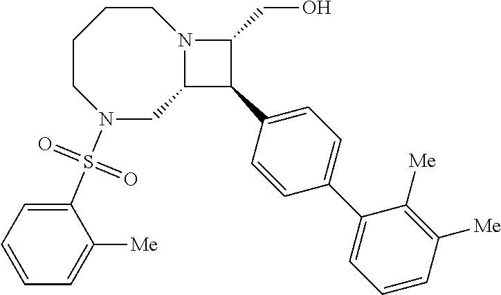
C1CN(S(=O)(=O)C2=CC=CC=C2[Me])CC2N(CC1)C(CO)C2C1=CC=C(C2=CC=CC([Me])=C2[Me])C=C1
